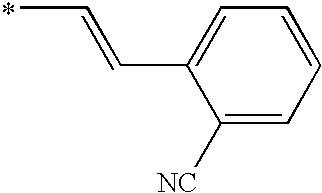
CC=CC1=CC=CC=C1[NC]
